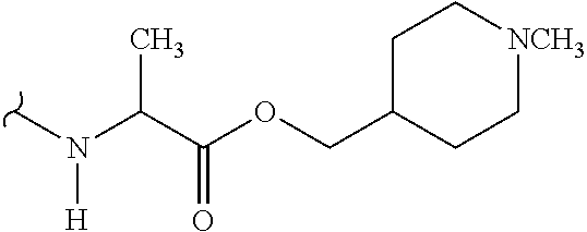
CN(C(C(OCC1CC[NCH3]CC1)=O)C)[H]
